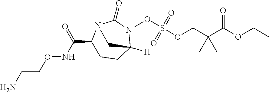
C(OC(C(COS(=O)(=O)ON1C2([H])CCC(C(NOCCN)=O)N(C1=O)C2)(C)C)=O)C
